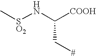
C[SO2]NC([COOH])C[#]
